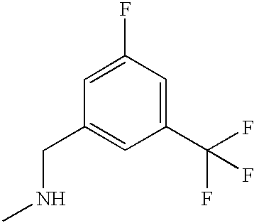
C1(F)=CC(CNC)=CC(C(F)(F)F)=C1
